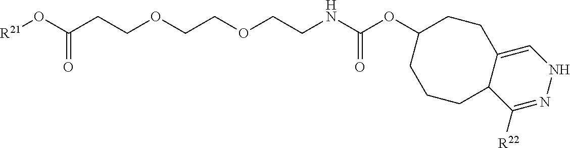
[R21]OC(CCOCCOCCNC(OC1CCCC2C(=CNN=C2[R22])CC1)=O)=O
